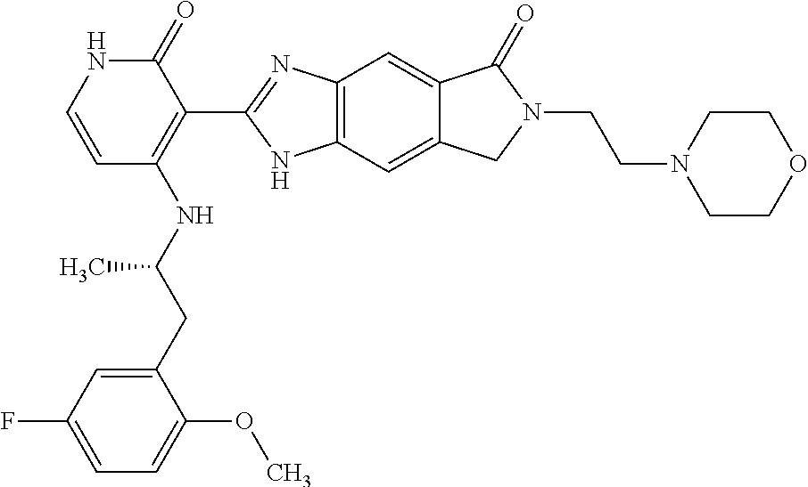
C1=C(CC(NC2=C(C3=NC4=C(N3)C=C3C(=C4)C(=O)N(CCN4CCOCC4)C3)C(=O)NC=C2)C)C(OC)=CC=C1F
